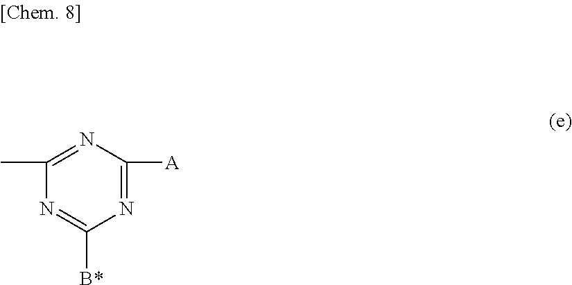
N1=C([A])N=C(C)N=C1[B*]
